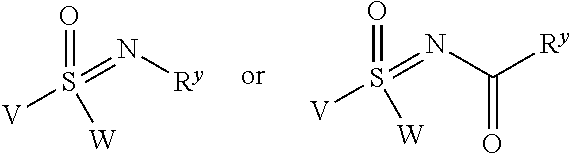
O=S([V])(=N[Ry])[W].O=S([V])(=NC(=O)[Ry])[W]
